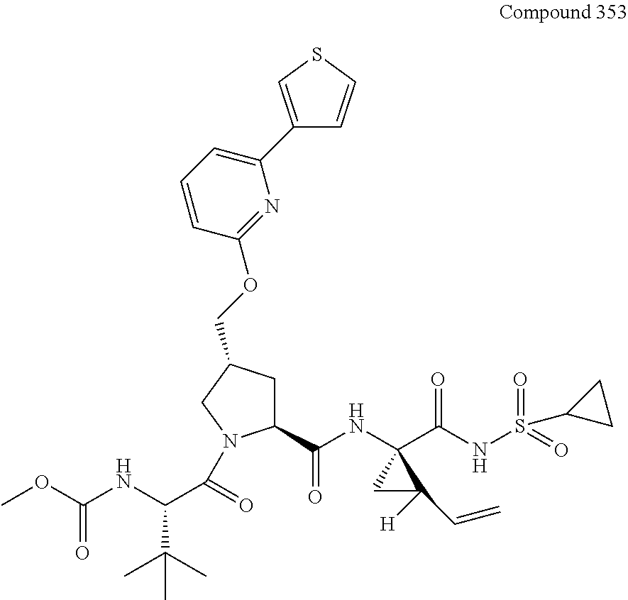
C1(C(NC2(C(NS(=O)(=O)C3CC3)=O)CC2([H])C=C)=O)CC(COC2=NC(C3=CSC=C3)=CC=C2)CN1C(C(NC(OC)=O)C(C)(C)C)=O
